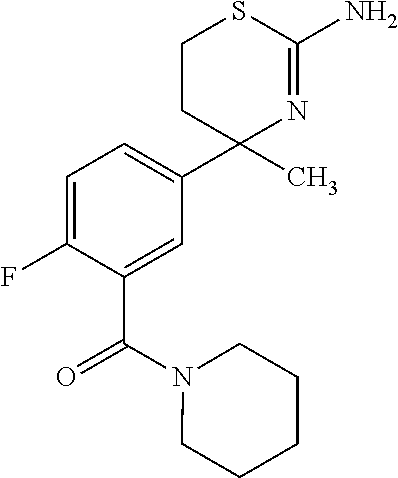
C1=C(F)C(C(N2CCCCC2)=O)=CC(C2(C)N=C(N)SCC2)=C1
